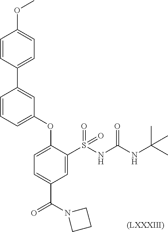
C1(OC)=CC=C(C2=CC(OC3=CC=C(C(=O)N4CCC4)C=C3S(NC(NC(C)(C)C)=O)(=O)=O)=CC=C2)C=C1.[(LXXXIII)]
